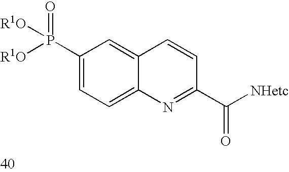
C1(P([R1O])(=O)[R1O])=CC=C2C(=C1)C=CC(C([NHetc])=O)=N2
